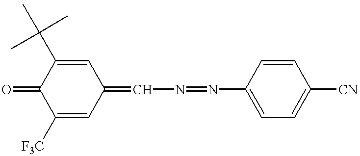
C1([F3C])=CC(=CN=NC2=CC=C([CN])C=C2)C=C(C(C)(C)C)C1=O
